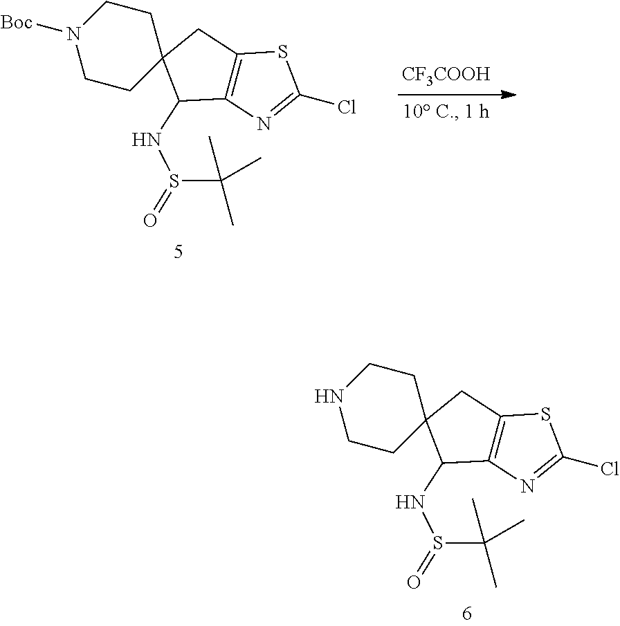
[CF3COOH].N1([Boc])CCC2(CC1)C(NS(C(C)(C)C)=O)C1=C(C2)SC(Cl)=N1.N1CCC2(CC1)C(NS(C(C)(C)C)=O)C1=C(C2)SC(Cl)=N1
